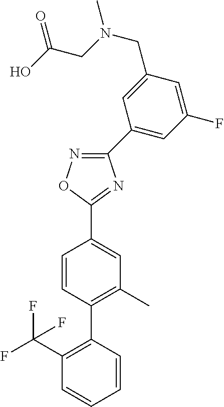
C1=CC(C2=C(C(F)(F)F)C=CC=C2)=C(C)C=C1C1=NC(C2=CC(F)=CC(CN(CC(O)=O)C)=C2)=NO1
